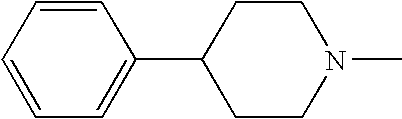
C1=CC=C(C2CCN(C)CC2)C=C1
